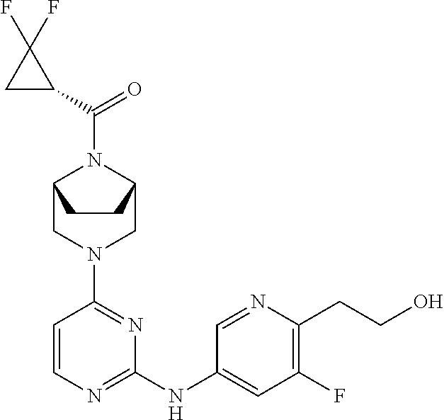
C1=CN=C(NC2=CC(F)=C(CCO)N=C2)N=C1N1CC2N(C(C3C(F)(F)C3)=O)C(C1)CC2
